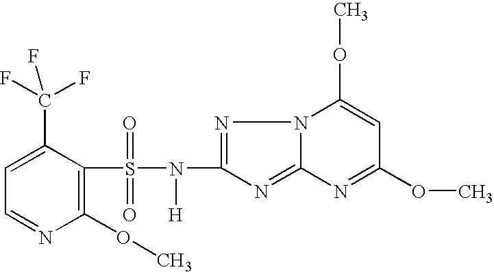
C1(OC)=C(S(=O)(=O)N([H])C2=NN3C(=N2)N=C(OC)C=C3OC)C(C(F)(F)F)=CC=N1
